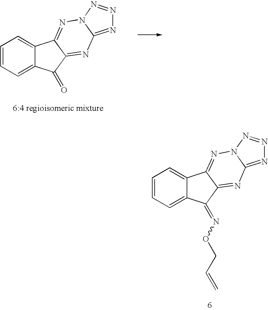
C1=CC=C2C(=C1)C1=NN3C(=NN=N3)N=C1C2=O.C1=CC=C2C(=C1)C1=NN3C(=NN=N3)N=C1C2=NOCC=C
